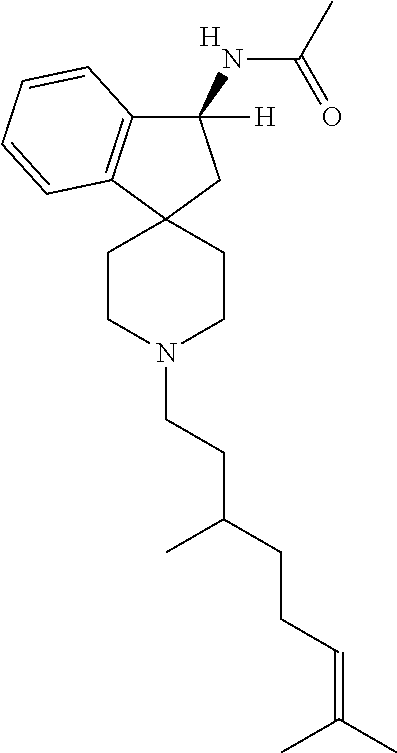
[H].C1(NC(=O)C)([H])C2=C(C3(C1)CCN(CCC(CCC=C(C)C)C)CC3)C=CC=C2
